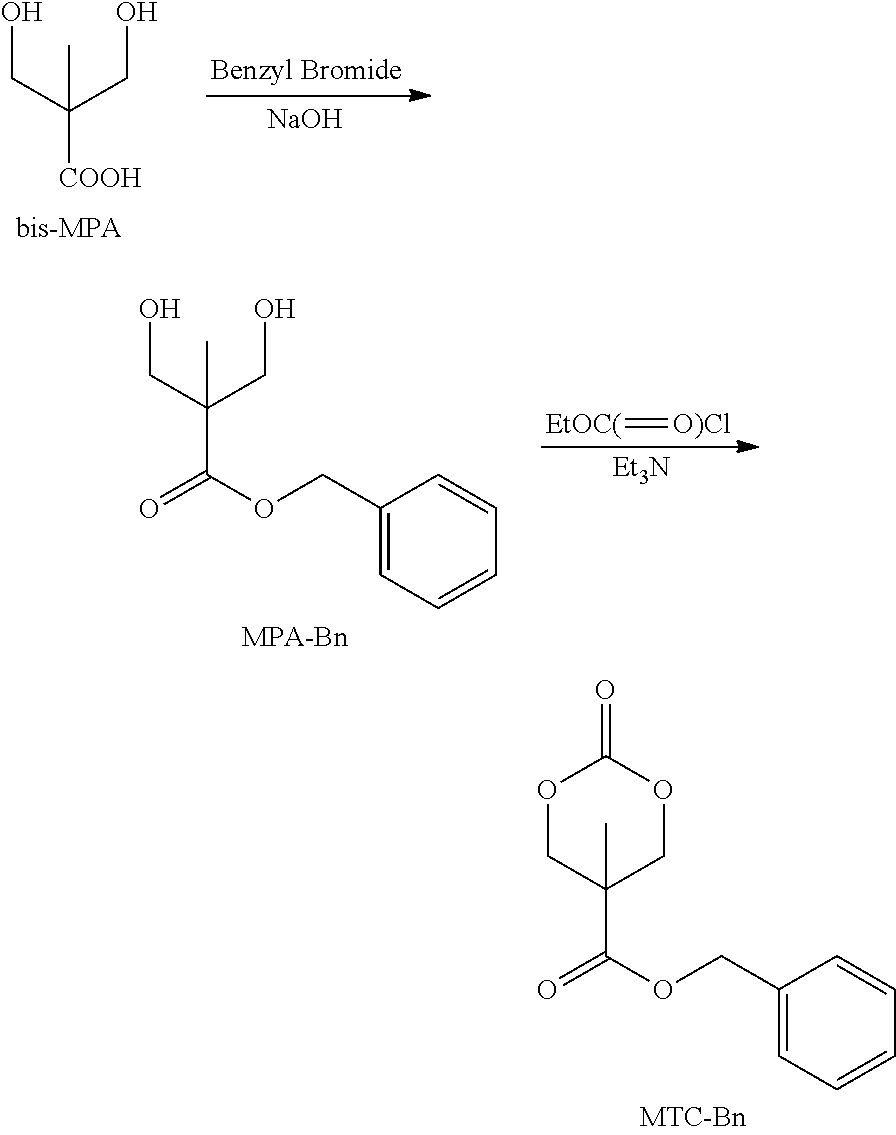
CC(CO)(CO)[COOH].[NaOH].[EtOC(]=[O)Cl].[Et3N].CC(CO)(CO)C(OCC1=CC=CC=C1)=O.[MPA-Bn].CC1(C(OCC2=CC=CC=C2)=O)COC(=O)OC1
